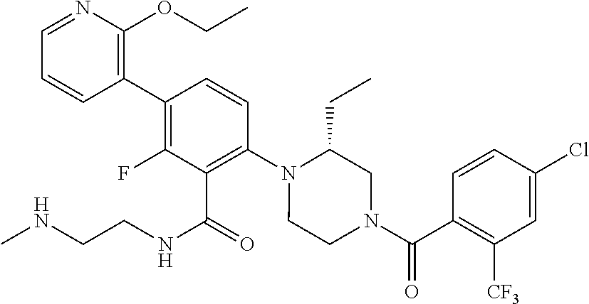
C1(C2=C(F)C(C(NCCNC)=O)=C(N3CCN(C(=O)C4=C([CF3])C=C(Cl)C=C4)CC3CC)C=C2)=C(OCC)N=CC=C1
